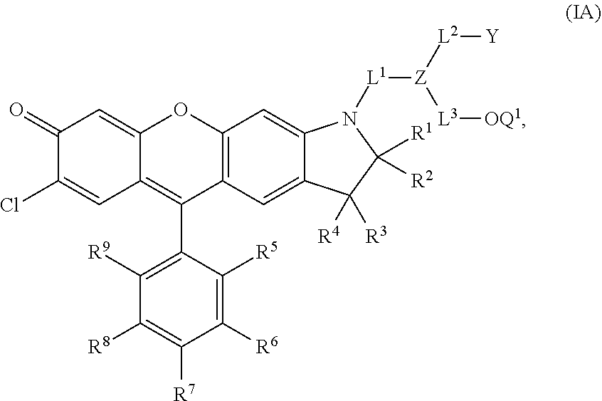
C12=C(C=C3C(=C1)N([L1][Z]([L3][OQ1])[L2][Y])C([R1])([R2])C3([R4])[R3])C(C1=C([R9])C([R8])=C([R7])C([R6])=C1[R5])=C1C(=CC(=O)C(Cl)=C1)O2
